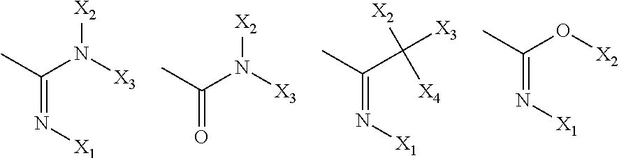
C(=N[X1])(C)N([X3])[X2].C(=O)(C)N([X3])[X2].C(=N[X1])(C)C([X4])([X2])[X3].C(=N[X1])(C)O[X2]
